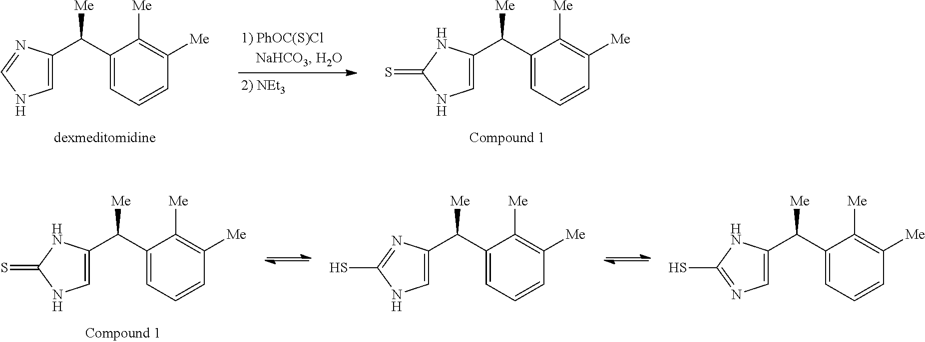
C1=C(C(C2=CC=CC([Me])=C2[Me])[Me])N=CN1.C1=C(C(C2=CC=CC([Me])=C2[Me])[Me])NC(=S)N1.C1=C(C(C2=CC=CC([Me])=C2[Me])[Me])NC(=S)N1.C1=C(C(C2=CC=CC([Me])=C2[Me])[Me])N=C(S)N1.C1=C(C(C2=CC=CC([Me])=C2[Me])[Me])NC(S)=N1
